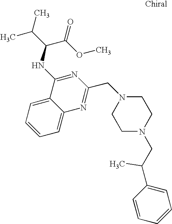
N1(CC2=NC3=CC=CC=C3C(NC(C(OC)=O)C(C)C)=N2)CCN(CC(C2=CC=CC=C2)C)CC1
